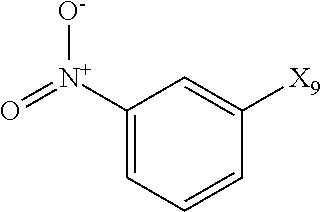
C1([N+](=O)[O-])=CC=CC([X9])=C1
